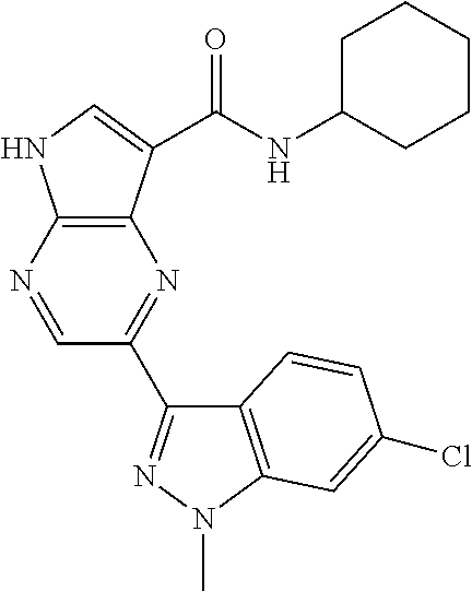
C12=C(N=CC(C3=NN(C)C4=C3C=CC(Cl)=C4)=N1)NC=C2C(=O)NC1CCCCC1
